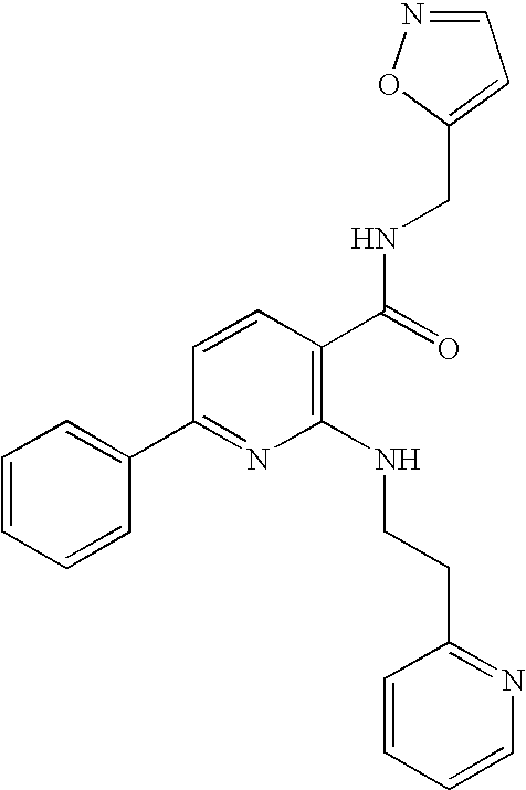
C1=CC=CC(C2=NC(NCCC3=NC=CC=C3)=C(C(=O)NCC3=CC=NO3)C=C2)=C1
